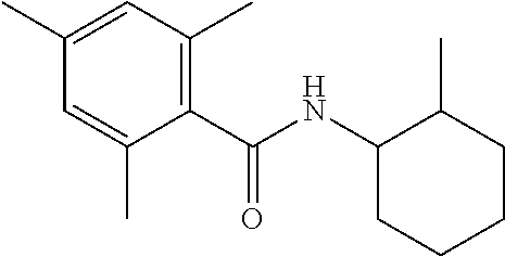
C1(C)=CC(C)=C(C(NC2CCCCC2C)=O)C(C)=C1
